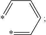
*=CC=CC=*
